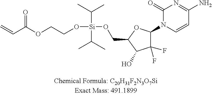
C=CC(OCCO[Si](C(C)C)(C(C)C)OCC1OC(N2C=CC(N)=NC2=O)C(F)(F)C1O)=O
